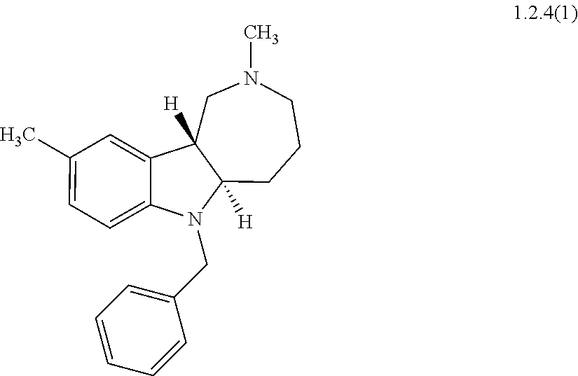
C1(C)=CC=C2C(=C1)C1([H])C([H])(CCCN(C)C1)N2CC1=CC=CC=C1
